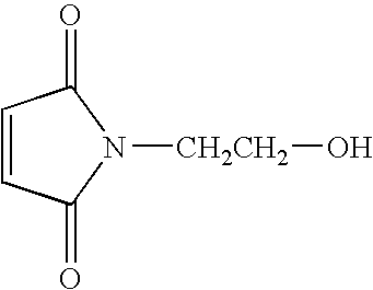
C1=CC(=O)N([CH2CH2]O)C1=O
